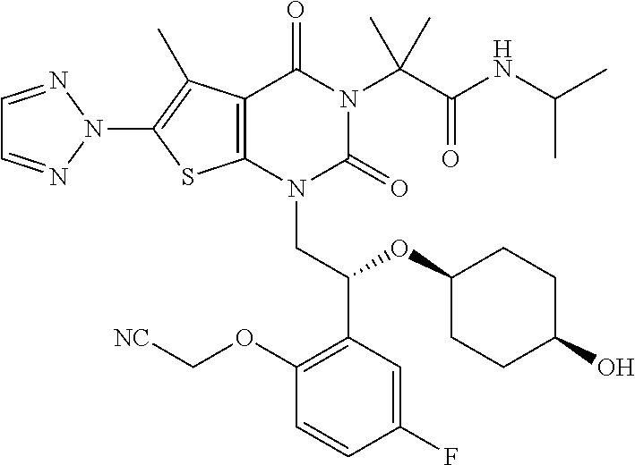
C12=C(N(CC(C3=C(OC[NC])C=CC(F)=C3)OC3CCC(O)CC3)C(=O)N(C(C(NC(C)C)=O)(C)C)C1=O)SC(N1N=CC=N1)=C2C
